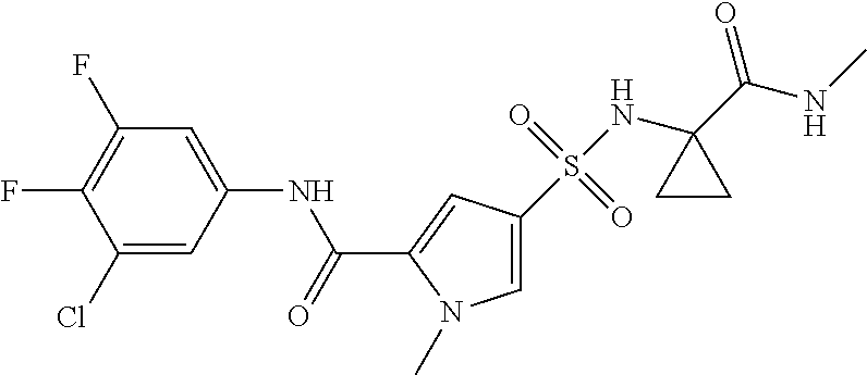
C1(Cl)=CC(NC(=O)C2=CC(S(NC3(C(NC)=O)CC3)(=O)=O)=CN2C)=CC(F)=C1F
